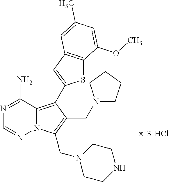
Cl.N12C(=C(C3=CC4=C(S3)C(OC)=CC(C)=C4)C(CN3CCCC3)=C1CN1CCNCC1)C(N)=NC=N2
